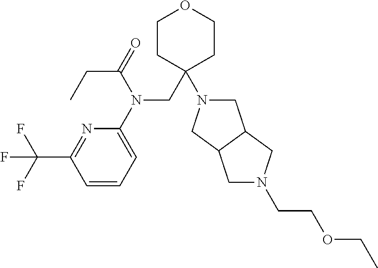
C1=CC=C(N(CC2(N3CC4C(C3)CN(CCOCC)C4)CCOCC2)C(CC)=O)N=C1C(F)(F)F
